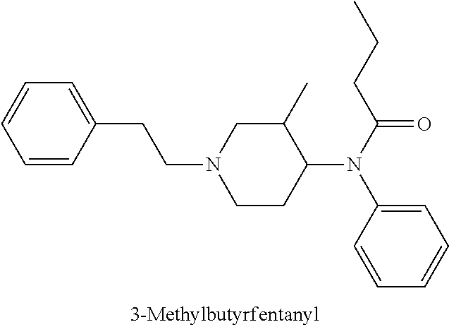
C1=CC=CC(CCN2CC(C)C(N(C3=CC=CC=C3)C(=O)CCC)CC2)=C1
